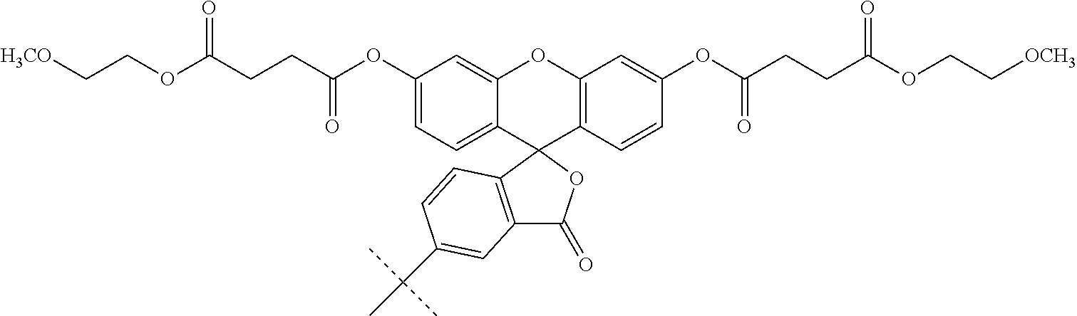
C(C(OC1=CC=C2C(=C1)OC1=C(C23C2=C(C(=O)O3)C=C(C(C)(C)C)C=C2)C=CC(OC(CCC(OCC[OCH3])=O)=O)=C1)=O)CC(OCC[H3CO])=O
